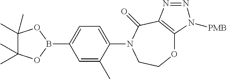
O1C2=C(C(=O)N(C3=CC=C(B4OC(C)(C)C(C)(C)O4)C=C3C)CC1)N=NN2[PMB]
